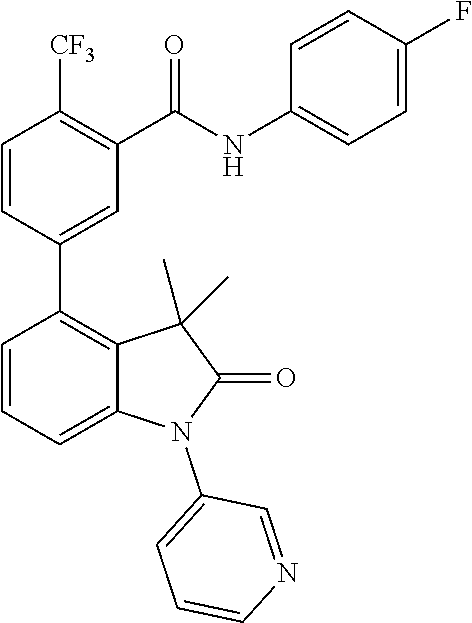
C1=CC(C2=C3C(=CC=C2)N(C2=CC=CN=C2)C(=O)C3(C)C)=CC(C(NC2=CC=C(F)C=C2)=O)=C1[CF3]
